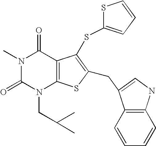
N1(C)C(=O)N(CC(C)C)C2=C(C1=O)C(SC1=CC=CS1)=C(CC1=CNC3=C1C=CC=C3)S2
